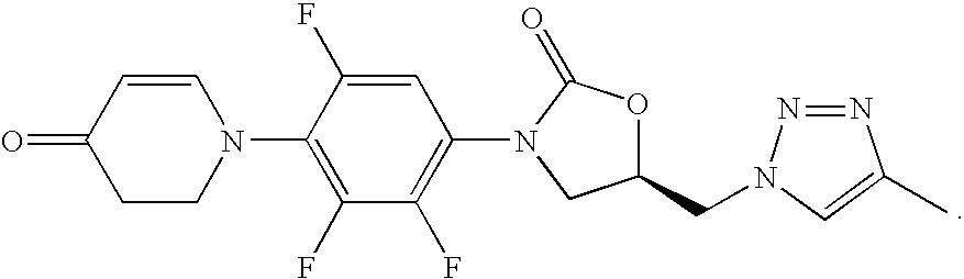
C1=CC(=O)CCN1C1=C(F)C(F)=C(N2C(=O)OC(CN3N=NC(C)=C3)C2)C=C1F
